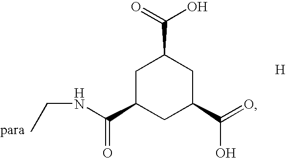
C1C(C(=O)NCC)CC(C(=O)O)CC1C(=O)O.[H]
